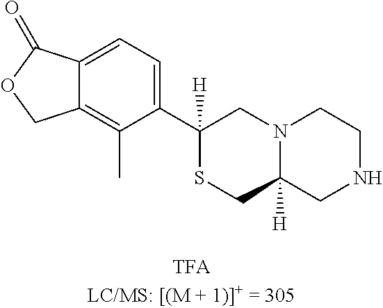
C12=CC=C(C3([H])SCC4([H])N(C3)CCNC4)C(C)=C1COC2=O
